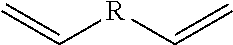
C([R]C=C)=C
